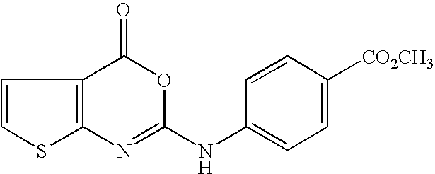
C12=C(C(=O)OC(NC3=CC=C([CO2CH3])C=C3)=N1)C=CS2
